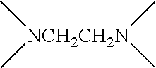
C[NCH2CH2N](C)(C)C
